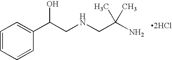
C1=CC=CC(C(CNCC(N)(C)C)O)=C1.[2HCl]
